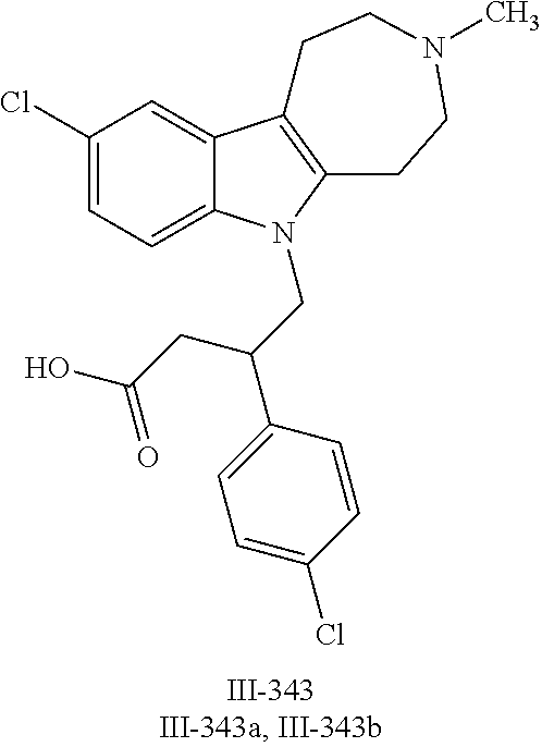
C12=CC(Cl)=CC=C1N(CC(C1=CC=C(Cl)C=C1)CC(O)=O)C1=C2CCN(C)CC1
